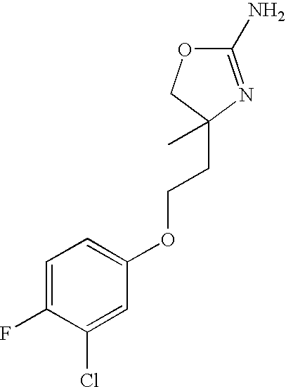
O1C(N)=NC(CCOC2=CC=C(F)C(Cl)=C2)(C)C1
